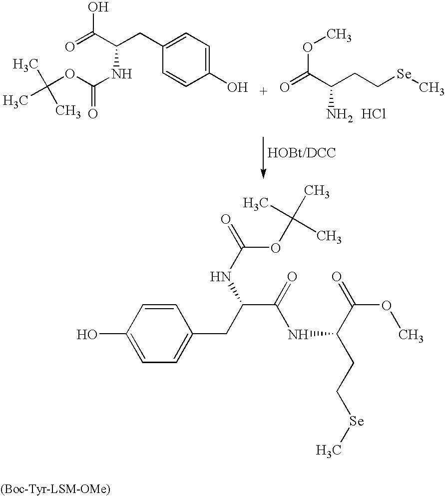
O=C(C(CC[Se]C)N)OC.Cl.CC(OC(NC(CC1=CC=C(O)C=C1)C(=O)O)=O)(C)C.C1=CC(CC(C(=O)NC(C(OC)=O)CC[Se]C)NC(OC(C)(C)C)=O)=CC=C1O
